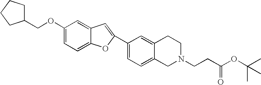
C1(COC2=CC=C3C(=C2)C=C(C2=CC=C4C(=C2)CCN(CCC(OC(C)(C)C)=O)C4)O3)CCCC1
